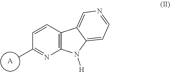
C12=C(N([H])C3=CC=NC=C13)N=C(C)C=C2.[A]
